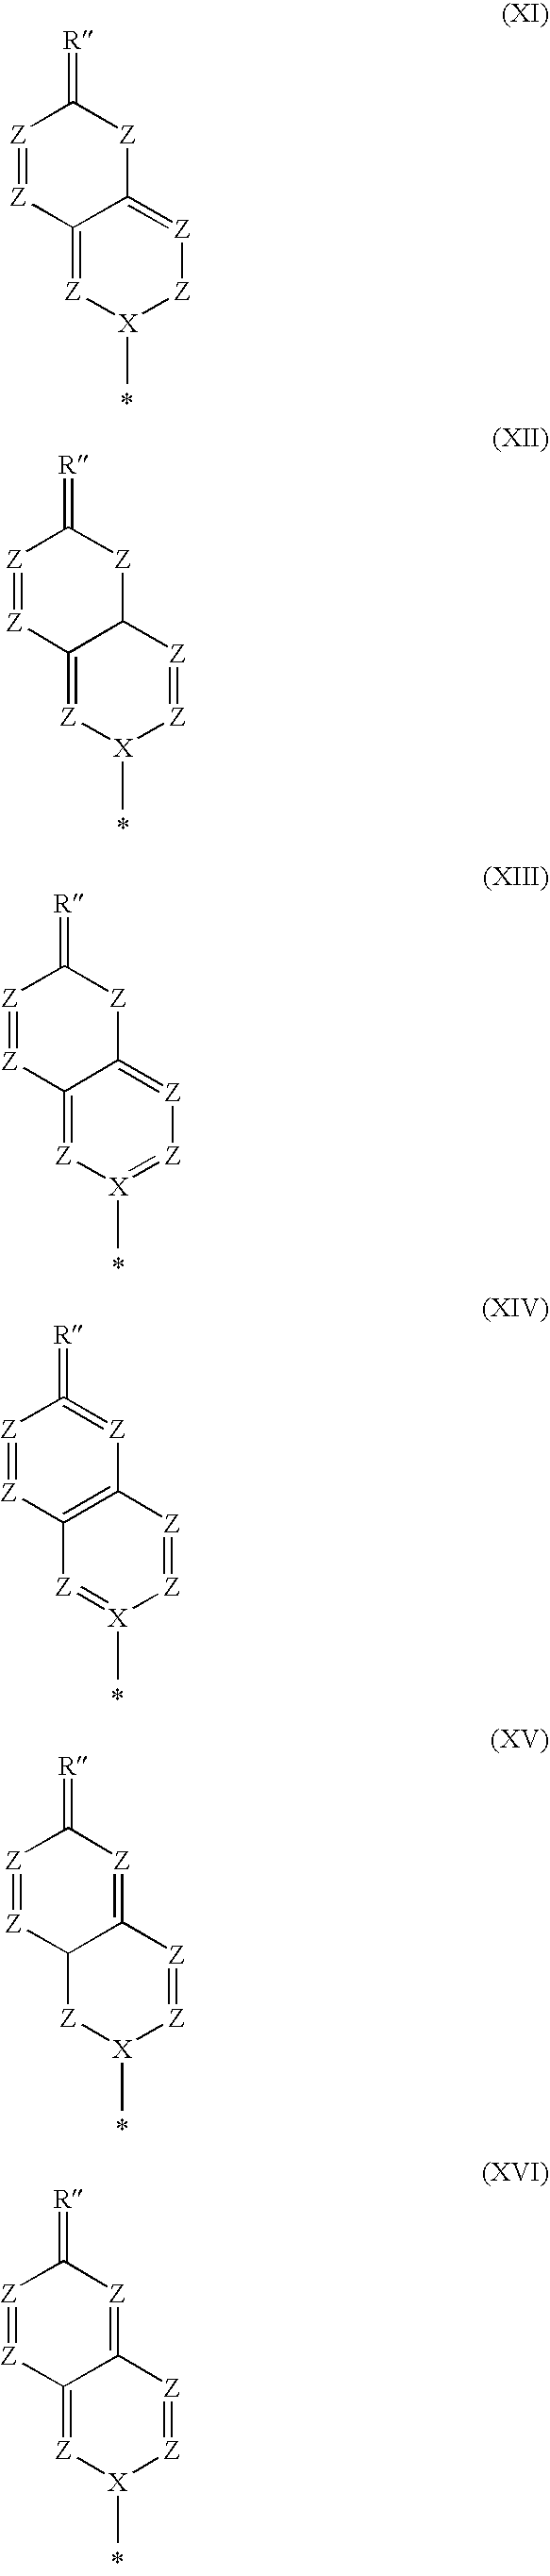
[Z]1=[Z]C2=[Z][X](C)[Z][Z]=C2[Z]C1=[R].[Z]1=[Z]C2=[Z][X](C)[Z]=[Z]C2[Z]C1=[R].[Z]1=[Z]C2=[Z][X](C)=[Z][Z]=C2[Z]C1=[R].[Z]1=[Z]C2=C([Z]=C1=[R])[Z]=[Z][X](C)=[Z]2.[Z]1=[Z]C2C(=[Z]C1=[R])[Z]=[Z][X](C)[Z]2.[Z]1=[Z]C2=[Z][X](C)[Z]=[Z]C2=[Z]C1=[R]
